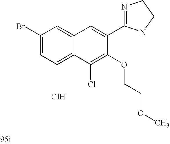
C1=C(C2=NCCN2)C(OCCOC)=C(Cl)C2=CC=C(Br)C=C12.Cl
